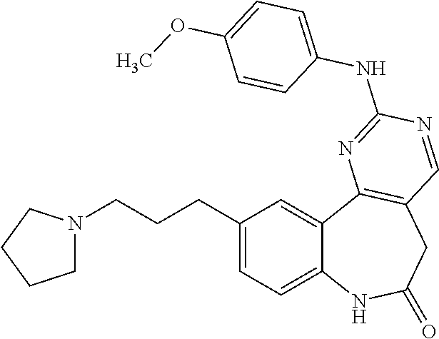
C1(CCCN2CCCC2)=CC=C2C(=C1)C1=C(CC(=O)N2)C=NC(NC2=CC=C(OC)C=C2)=N1
